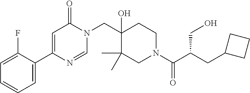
N1(CC2(O)C(C)(C)CN(C(=O)C(CO)CC3CCC3)CC2)C(=O)C=C(C2=CC=CC=C2F)N=C1
